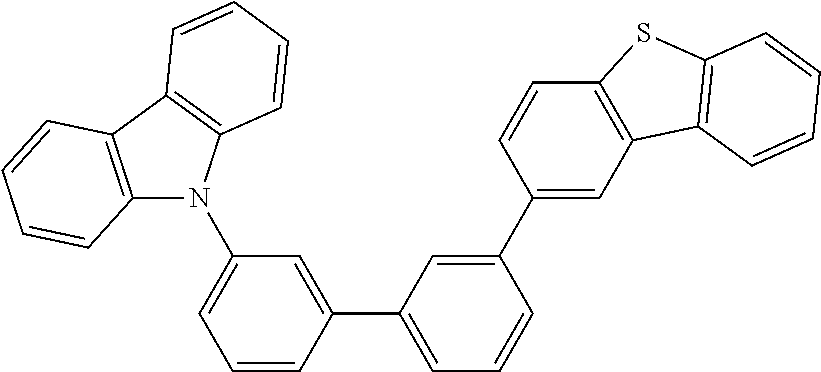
C1(C2=CC(C3=CC(N4C5=C(C6=C4C=CC=C6)C=CC=C5)=CC=C3)=CC=C2)=CC2=C(C=C1)SC1=C2C=CC=C1
